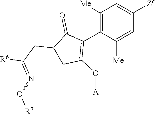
C1([Me])=C(C2=C(O[A])CC(CC([R6])=NO[R7])C2=O)C([Me])=CC([Zc])=C1
